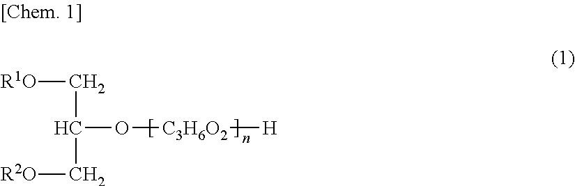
[R1O]CC(C[R2O])O[C3H6O2][H]
